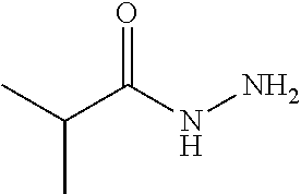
O=C(NN)C(C)C
